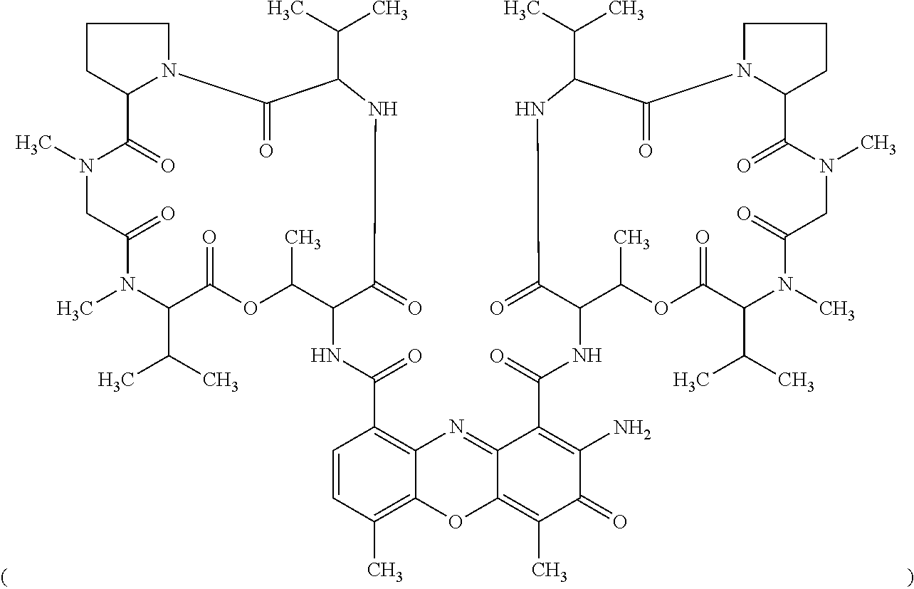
C12N(CCC1)C(=O)C(C(C)C)NC(=O)C(NC(C1=C3C(=C(C)C=C1)OC1=C(C)C(=O)C(N)=C(C(NC4C(C)OC(=O)C(C(C)C)N(C)C(=O)CN(C)C(=O)C5N(CCC5)C(=O)C(C(C)C)NC4=O)=O)C1=N3)=O)C(C)OC(=O)C(C(C)C)N(C)C(=O)CN(C)C2=O
